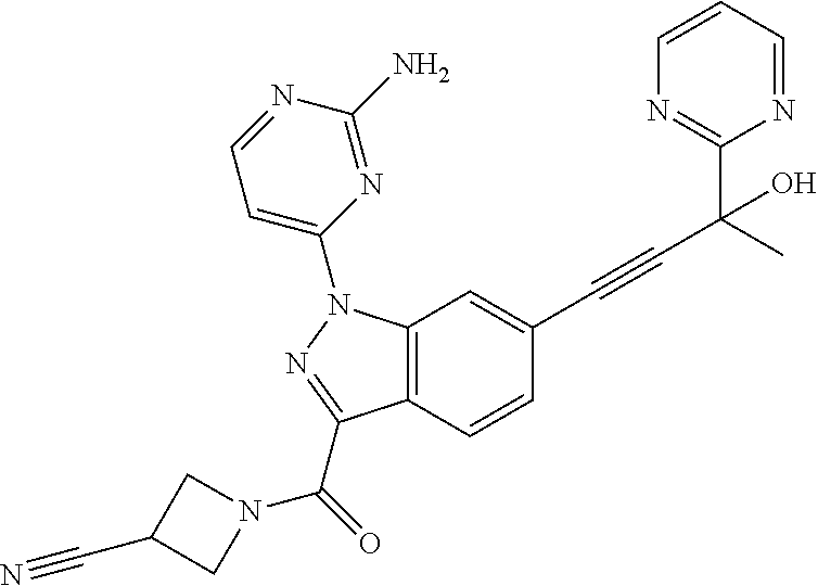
C1=CC(C#CC(C2=NC=CC=N2)(C)O)=CC2=C1C(C(N1CC(C#N)C1)=O)=NN2C1=CC=NC(N)=N1
